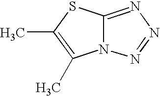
C1(C)=C(C)SC2=NN=NN12
